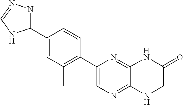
C1(C2=NN=CN2)=CC(C)=C(C2=CN=C3C(=N2)NC(=O)CN3)C=C1
